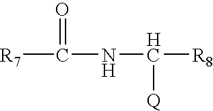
C([R7])(=O)NC([R8])[Q]
